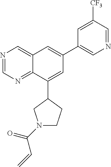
N1=CN=C2C(=C1)C=C(C1=CN=CC([CF3])=C1)C=C2C1CCN(C(=O)C=C)C1
